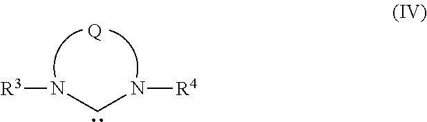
N(CN[R4])[R3].[Q]
